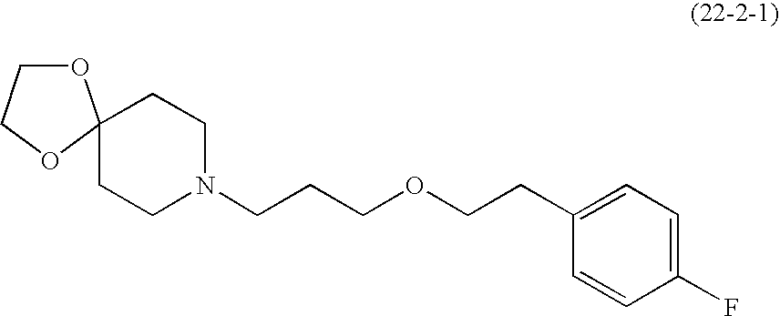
C1CN(CCCOCCC2=CC=C(F)C=C2)CCC12OCCO2
